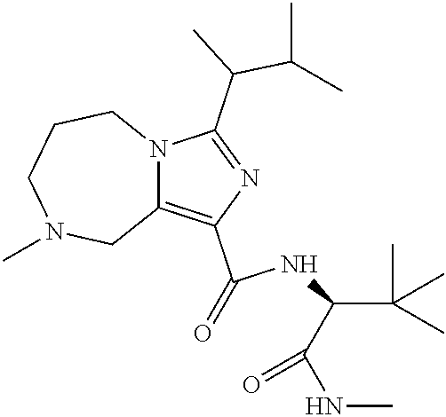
C1(C(=O)NC(C(C)(C)C)C(NC)=O)=C2N(C(C(C)C(C)C)=N1)CCCN(C)C2
